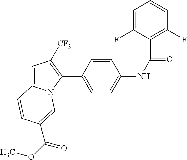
C1(C2=CC=C(NC(=O)C3=C(F)C=CC=C3F)C=C2)=C([CF3])C=C2N1C=C(C(OC)=O)C=C2
